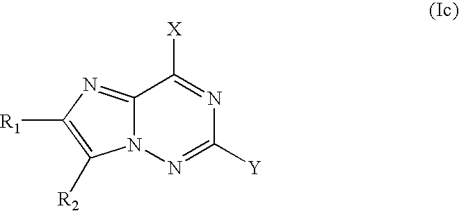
C12=NC([R1])=C([R2])N1N=C([Y])N=C2[X]
